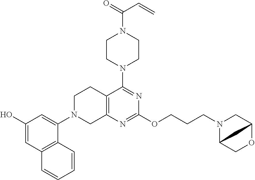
C12=C(N=C(OCCCN3CC4OCC3C4)N=C1N1CCN(C(C=C)=O)CC1)CN(C1=CC(O)=CC3=C1C=CC=C3)CC2
